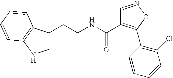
C(CNC(=O)C1=C(C2=C(Cl)C=CC=C2)ON=C1)C1=CNC2=C1C=CC=C2
